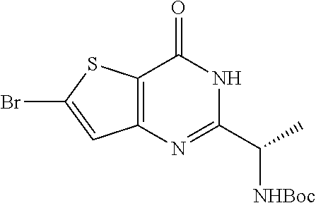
C12=C(N=C(C(C)[NHBoc])NC1=O)C=C(Br)S2
